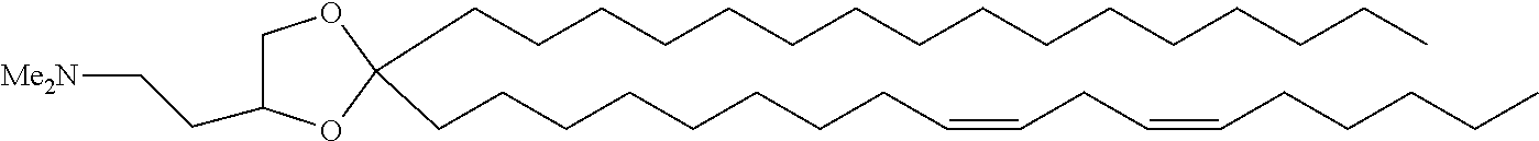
C(CCCCCCCCCCCC)CCCC1(CCCCCCCCC=CCC=CCCCCC)OC(CC[Me2N])CO1
